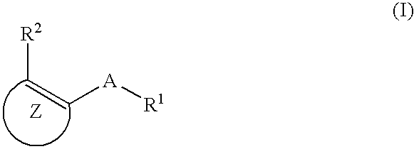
C([A][R1])=C[R2]
